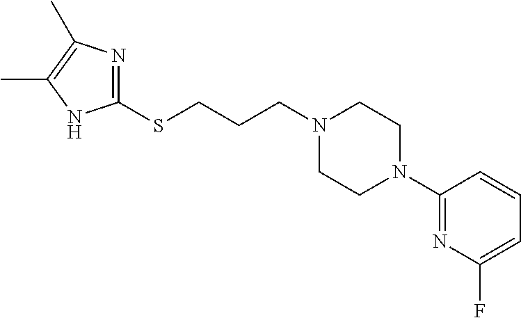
C(N1CCN(C2=NC(F)=CC=C2)CC1)CCSC1=NC(C)=C(C)N1
